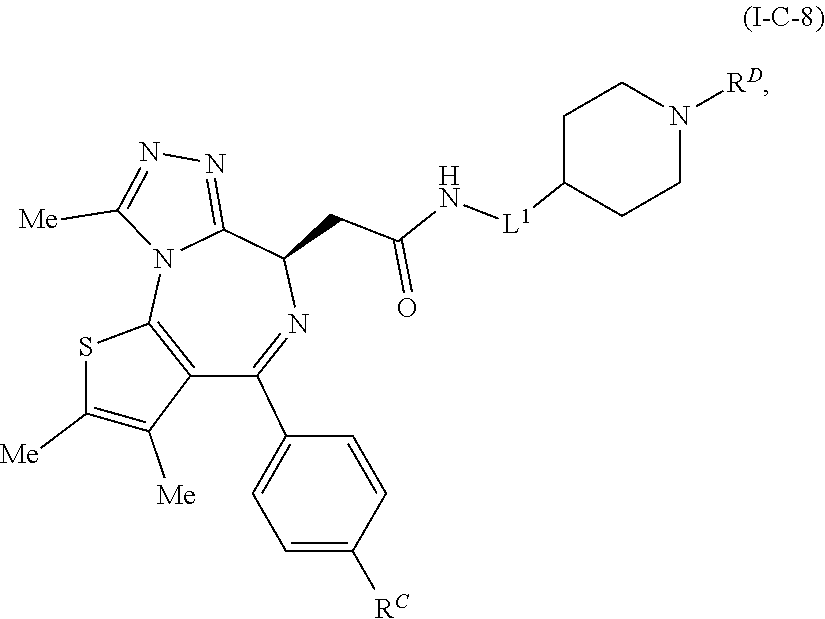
N(C(CC1N=C(C2=CC=C([RC])C=C2)C2=C(N3C1=NN=C3[Me])SC([Me])=C2[Me])=O)[L1]C1CCN([RD])CC1
